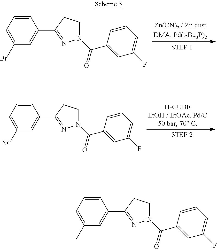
C1(Br)=CC=CC(C2=NN(C(C3=CC(F)=CC=C3)=O)CC2)=C1.C1([NC])=CC=CC(C2=NN(C(C3=CC(F)=CC=C3)=O)CC2)=C1.C1(C)=CC=CC(C2=NN(C(C3=CC(F)=CC=C3)=O)CC2)=C1
